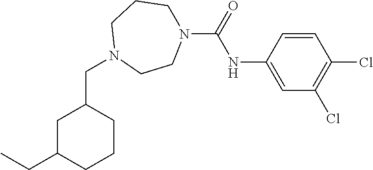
C1C(CC)CCCC1CN1CCN(C(=O)NC2=CC(Cl)=C(Cl)C=C2)CCC1
